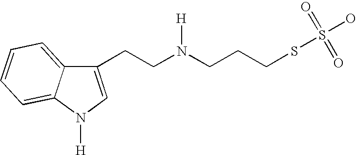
C1(CCN([H])CCCSS(O)(=O)=O)=CN([H])C2=CC=CC=C12
